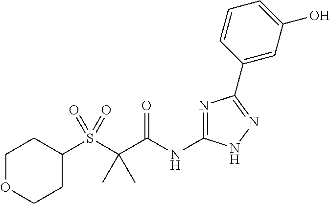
N1=C(NC(C(S(C2CCOCC2)(=O)=O)(C)C)=O)NN=C1C1=CC(O)=CC=C1
